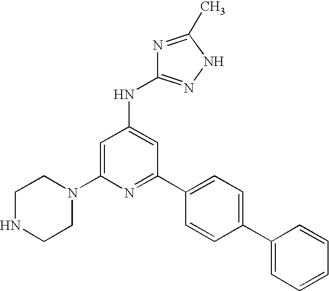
C1=C(N2CCNCC2)N=C(C2=CC=C(C3=CC=CC=C3)C=C2)C=C1NC1=NNC(C)=N1
